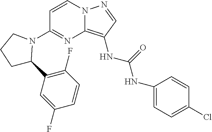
N12C(=C(NC(NC3=CC=C(Cl)C=C3)=O)C=N1)N=C(N1C(C3=C(F)C=CC(F)=C3)CCC1)C=C2
